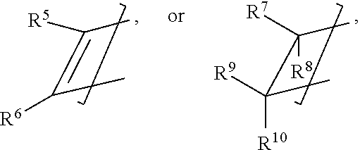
C(C)(=C(C)[R6])[R5].C(C)(C(C)([R9])[R10])([R7])[R8]
